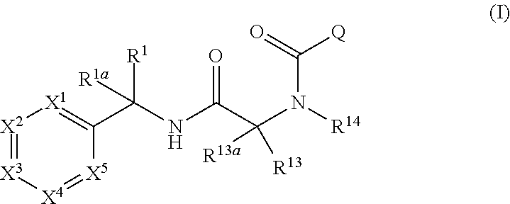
[X2]1=[X3][X4]=[X5]C(C(NC(C(N([R14])C(=O)[Q])([R13a])[R13])=O)([R1])[R1a])=[X1]1
